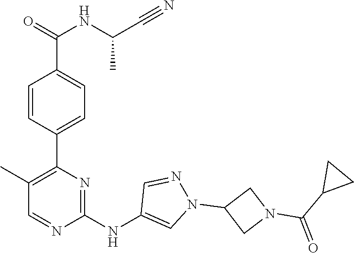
C1(C2=C(C)C=NC(NC3=CN(C4CN(C(C5CC5)=O)C4)N=C3)=N2)=CC=C(C(NC(C#N)C)=O)C=C1
